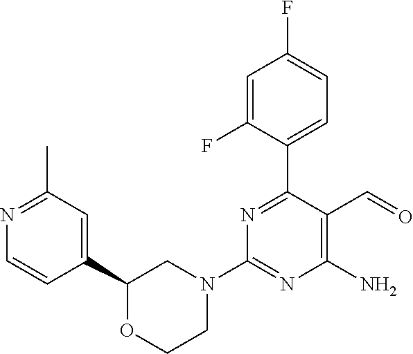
C1(C2=CC(C)=NC=C2)OCCN(C2=NC(N)=C(C=O)C(C3=CC=C(F)C=C3F)=N2)C1
